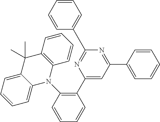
C1(C2=CC=CC=C2)=NC(C2=C(N3C4=C(C=CC=C4)C(C)(C)C4=CC=CC=C43)C=CC=C2)=CC(C2=CC=CC=C2)=N1
